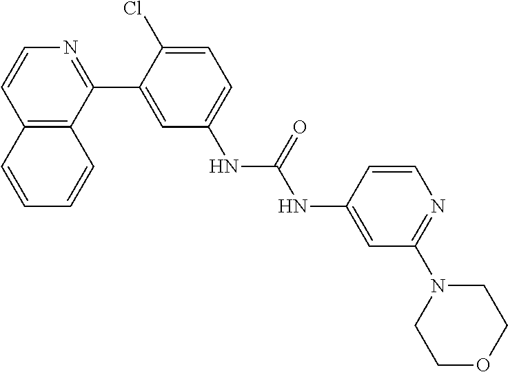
C12=C(C(C3=CC(NC(NC4=CC(N5CCOCC5)=NC=C4)=O)=CC=C3Cl)=NC=C1)C=CC=C2
